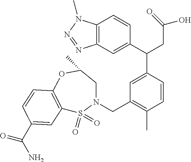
C1(C)=C(CN2S(=O)(=O)C3=C(OC(C)C2)C=CC(C(N)=O)=C3)C=C(C(CC(O)=O)C2=CC3=C(C=C2)N(C)N=N3)C=C1
